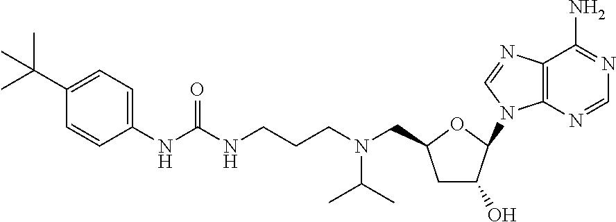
C1C(O)C(N2C3=C(C(N)=NC=N3)N=C2)OC1CN(CCCNC(NC1=CC=C(C(C)(C)C)C=C1)=O)C(C)C
